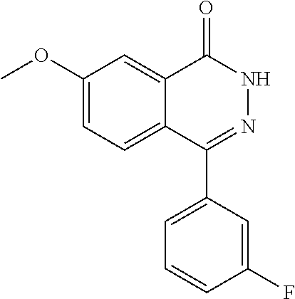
C1=C(F)C=CC=C1C1=NNC(=O)C2=CC(OC)=CC=C12
